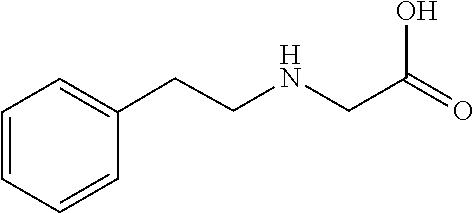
C1=CC=CC=C1CCNCC(O)=O
